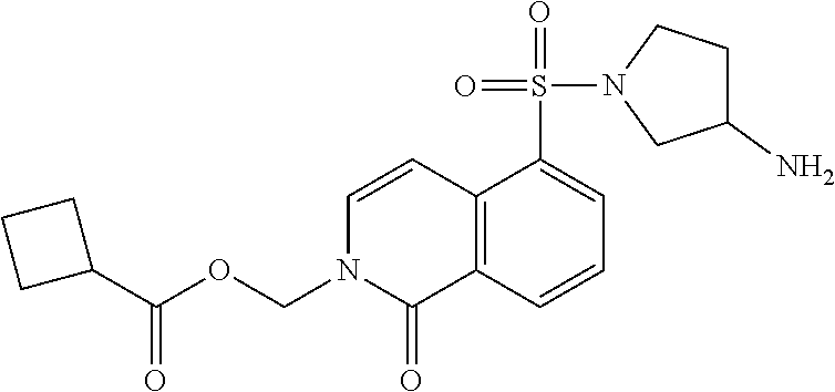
C12=C(C=CC=C1S(=O)(N1CC(N)CC1)=O)C(=O)N(COC(C1CCC1)=O)C=C2
